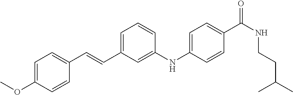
C1=CC(NC2=CC(C=CC3=CC=C(OC)C=C3)=CC=C2)=CC=C1C(NCCC(C)C)=O
